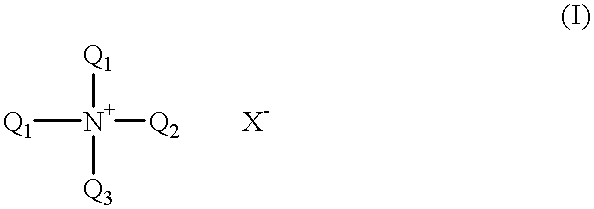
[Q1][N+]([Q2])([Q1])[Q3].[X-]
